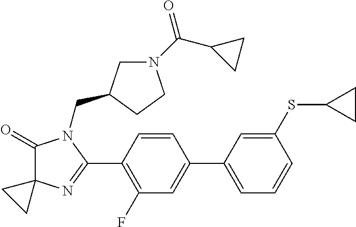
C1(=O)C2(N=C(C3=C(F)C=C(C4=CC=CC(SC5CC5)=C4)C=C3)N1CC1CN(C(C3CC3)=O)CC1)CC2
